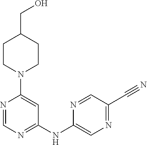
N1=CN=C(NC2=CN=C(C#N)C=N2)C=C1N1CCC(CO)CC1
